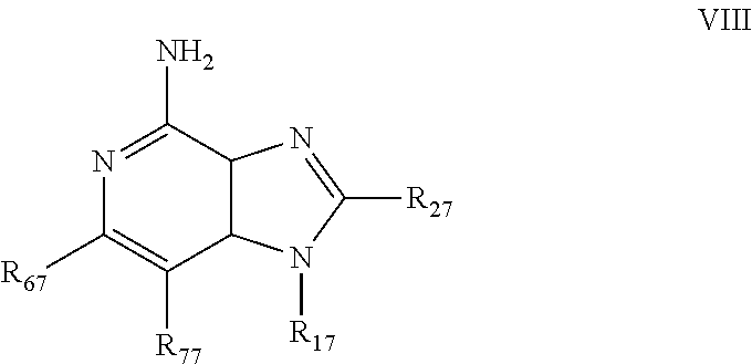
N1=C(N)C2C(C([R77])=C1[R67])N([R17])C([R27])=N2
